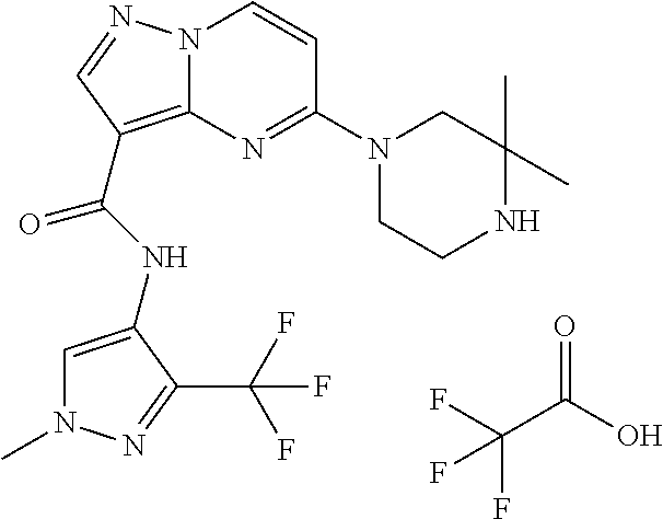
C1=C(NC(=O)C2=C3N(N=C2)C=CC(N2CCNC(C)(C)C2)=N3)C(C(F)(F)F)=NN1C.FC(C(O)=O)(F)F
